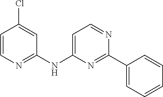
C1=CN=C(NC2=CC=NC(C3=CC=CC=C3)=N2)C=C1Cl
